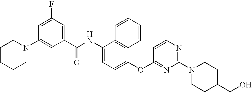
N1(C2=CC(C(NC3=CC=C(OC4=NC(N5CCC(CO)CC5)=NC=C4)C4=C3C=CC=C4)=O)=CC(F)=C2)CCCCC1
